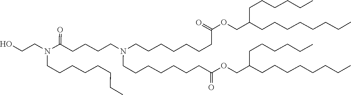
C(CCCC)CCCC(COC(CCCCCCCN(CCCCCCCC(OCC(CCCCCCCC)CCCCCC)=O)CCCCC(N(CCCCCCCC)CCO)=O)=O)CCCCCC
